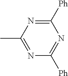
N1=C(C)N=C([Ph])N=C1[Ph]
